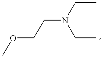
N(CC)(CC)CCOC
